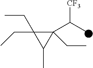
C1(C(C)[CF3])(CC)C(CC)(CC)C1C
